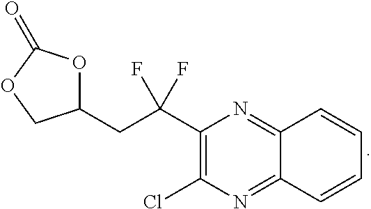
C1(CC(C2=C(Cl)N=C3C(=N2)C=CC=C3)(F)F)OC(=O)OC1
